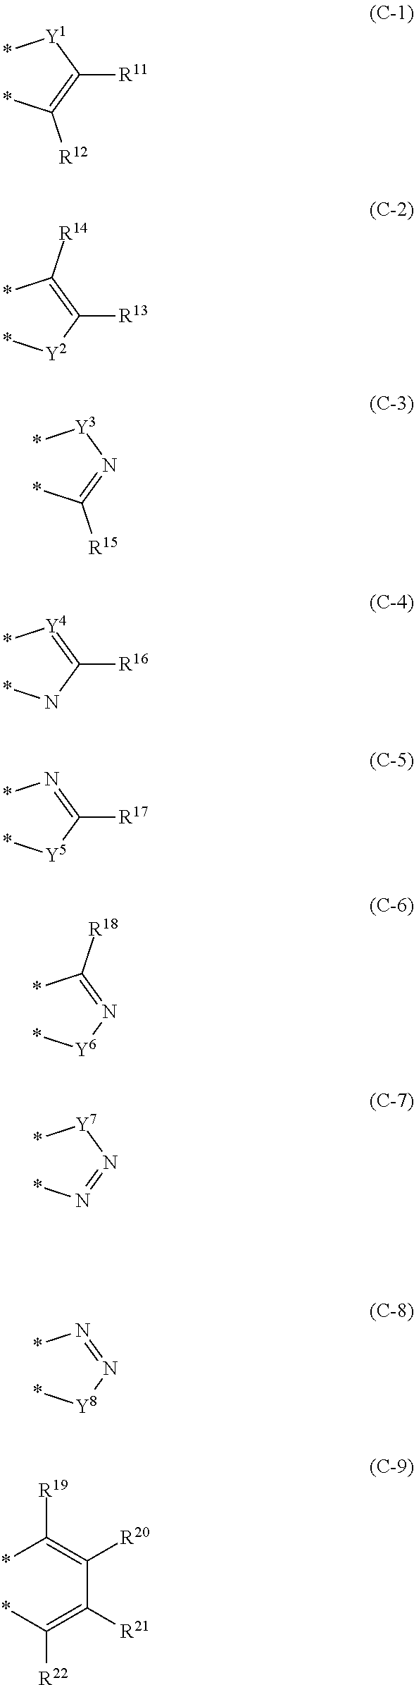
*[Y1]C(=C(*)[R12])[R11].*C(=C([Y2]*)[R13])[R14].*[Y3]N=C(*)[R15].*[Y4]=C(N*)[R16].*N=C([Y5]*)[R17].*C(=N[Y6]*)[R18].*N=N[Y8]*.*C(=C(C(=C(*)[R22])[R21])[R20])[R19].*[Y7]N=N*
